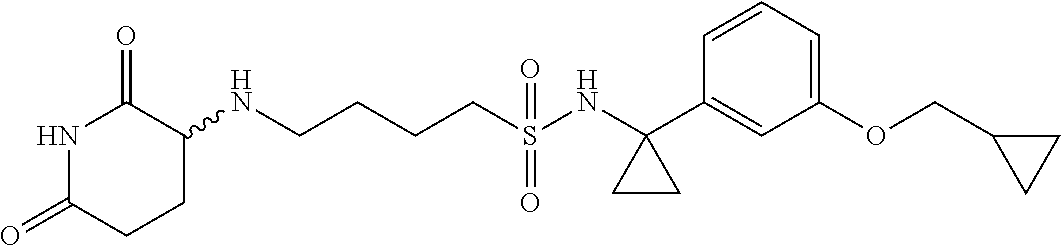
C(CCCS(=O)(=O)NC1(C2=CC(OCC3CC3)=CC=C2)CC1)NC1C(=O)NC(=O)CC1
